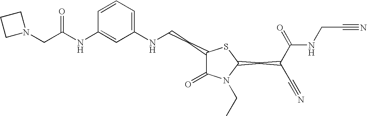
C1(NCCC2C(=O)N(CC)C(CC(C#N)C(=O)NCC#N)S2)=CC=CC(NC(CN2CCC2)=O)=C1
